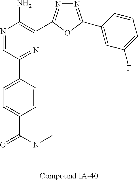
N1=CC(C2=CC=C(C(=O)N(C)C)C=C2)=NC(C2=NN=C(C3=CC(F)=CC=C3)O2)=C1N
